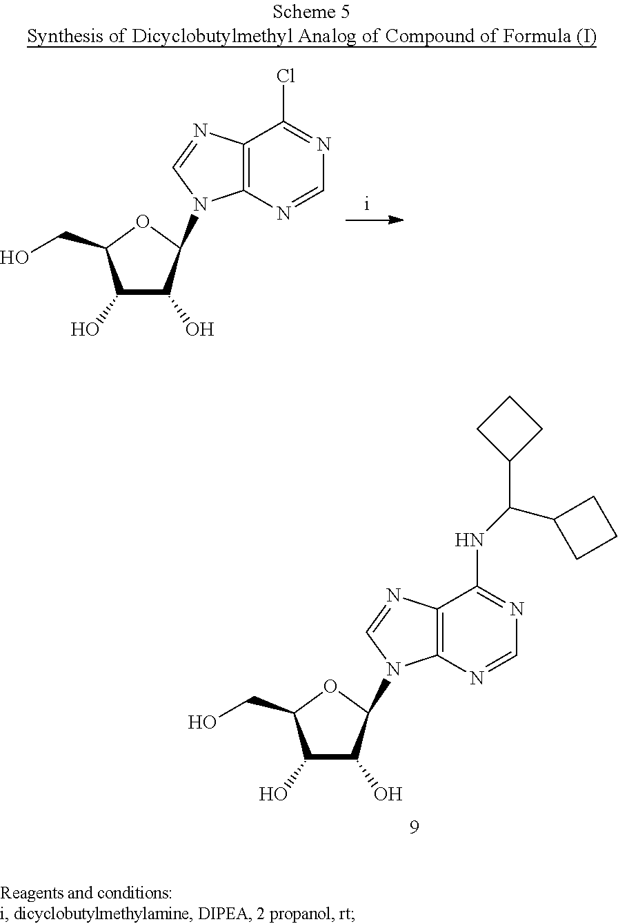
C12=C(N=CN=C1NC(C1CCC1)C1CCC1)N(C1C(O)C(O)C(CO)O1)C=N2.C12=C(N=CN=C1Cl)N(C1C(O)C(O)C(CO)O1)C=N2
